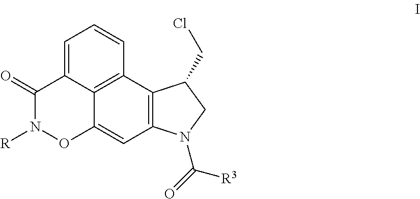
C1=C2C3=C(C=C1)C1=C(C=C3ON([R])C2=O)N(C(=O)[R3])CC1CCl
